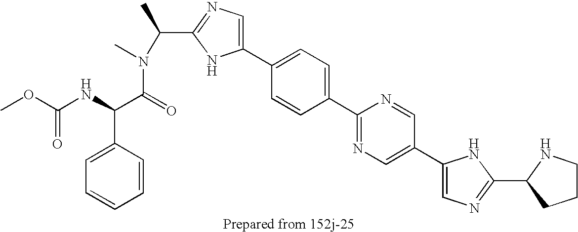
COC(NC(C(=O)N(C(C)C1=NC=C(C2=CC=C(C3=NC=C(C4=CN=C(C5NCCC5)N4)C=N3)C=C2)N1)C)C1=CC=CC=C1)=O
